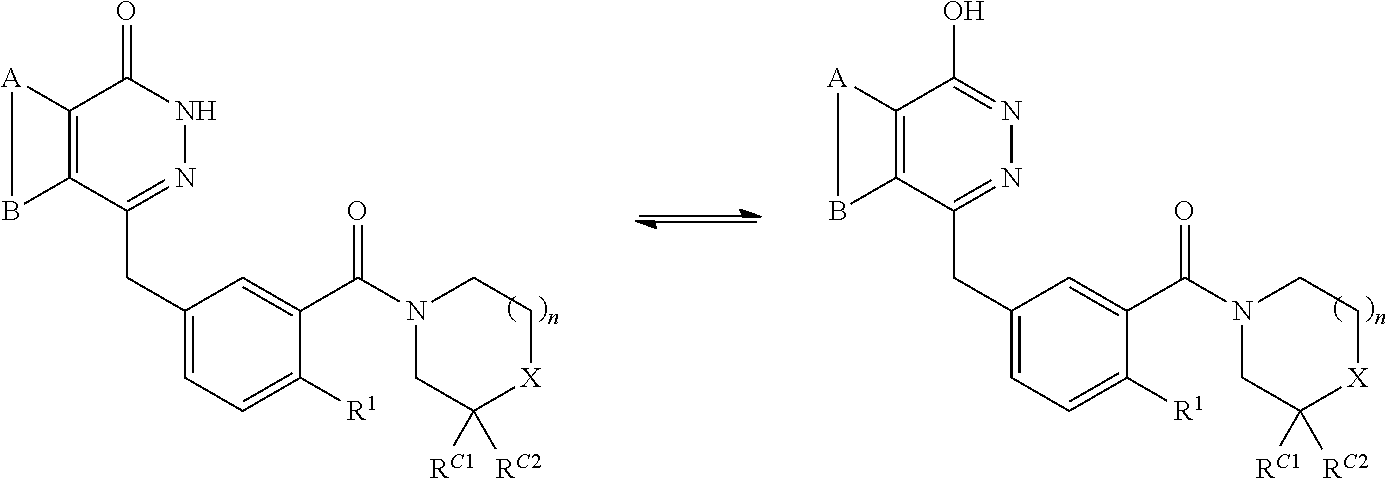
C12=C(C(CC3=CC=C([R1])C(C(N4CC([RC2])([RC1])[X]CC4)=O)=C3)=NNC1=O)B[A]2.C12=C(C(CC3=CC=C([R1])C(C(N4CC([RC2])([RC1])[X]CC4)=O)=C3)=NN=C1O)B[A]2
